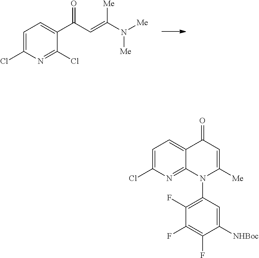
C1=C(Cl)N=C(Cl)C(C(C=C(N([Me])[Me])[Me])=O)=C1.C1=C(Cl)N=C2C(=C1)C(=O)C=C([Me])N2C1=C(F)C(F)=C(F)C([NHBoc])=C1
